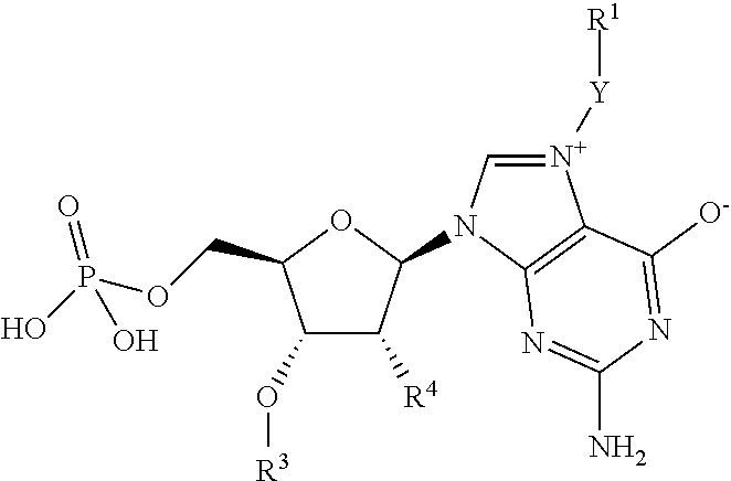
C1(O[R3])C([R4])C(N2C=[N+]([Y][R1])C3=C2N=C(N)N=C3[O-])OC1COP(=O)(O)O
